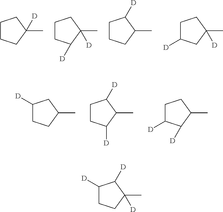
C1CCC(C)([D])C1.C1CC([D])C(C)([D])C1.C1CCC(C)C1[D].C1C([D])CC(C)([D])C1.C1([D])CCC(C)C1.C1CC([D])C(C)C1[D].C1C([D])C([D])C(C)C1.C1C([D])C([D])C(C)([D])C1
